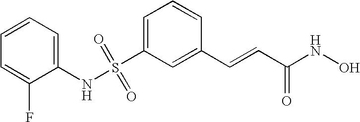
S(C1=CC=CC(C=CC(NO)=O)=C1)(NC1=CC=CC=C1F)(=O)=O
